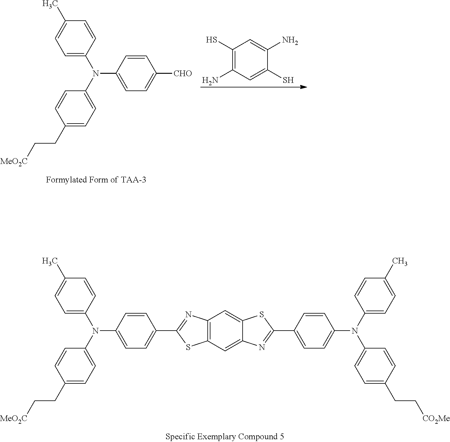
C1=C(N(C2=CC=C(C3=NC4=C(C=C5C(=C4)SC(C4=CC=C(N(C6=CC=C(CC[CO2Me])C=C6)C6=CC=C(C)C=C6)C=C4)=N5)S3)C=C2)C2=CC=C(CC[MeO2C])C=C2)C=CC(C)=C1.C1(S)=C(N)C=C(S)C(N)=C1.C1=C(N(C2=CC=C([CHO])C=C2)C2=CC=C(CC[MeO2C])C=C2)C=CC(C)=C1
